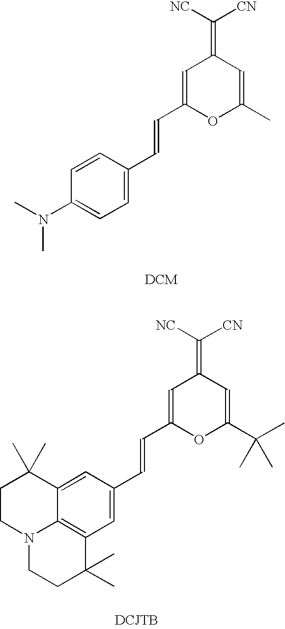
C1=C(C=CC2=CC(=C([NC])[CN])C=C(C)O2)C=CC(N(C)C)=C1.C1=C(C=CC2=CC(=C([NC])[CN])C=C(C(C)(C)C)O2)C=C2C3=C1C(C)(C)CCN3CCC2(C)C
